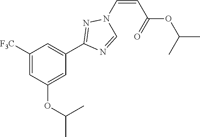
C1([F3C])=CC(OC(C)C)=CC(C2=NN(C=CC(OC(C)C)=O)C=N2)=C1
